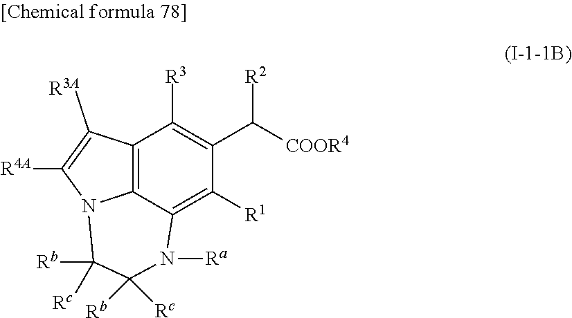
C12=C3C(=C([R1])C(C([COOR4])[R2])=C1[R3])N([Ra])C([Rb])([Rc])C([Rb])([Rc])N3C([R4A])=C2[R3A]
